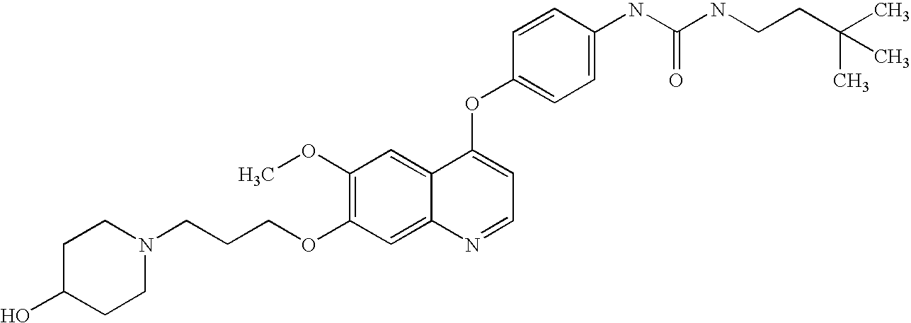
C1=CC(OC2=CC=NC3=CC(OCCCN4CCC(O)CC4)=C(OC)C=C23)=CC=C1NC(NCCC(C)(C)C)=O
